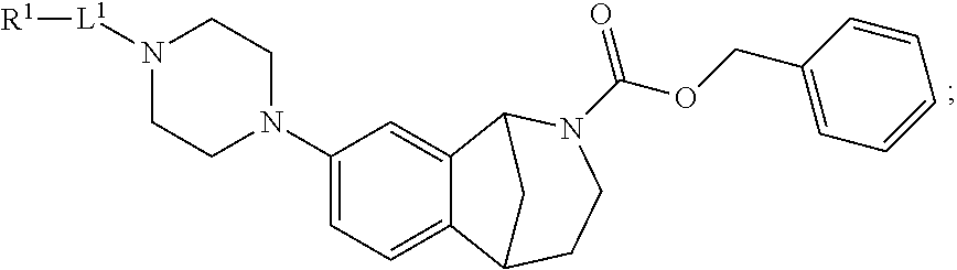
C1(N2CCN([L1][R1])CC2)=CC=C2C(=C1)C1N(C(OCC3=CC=CC=C3)=O)CCC2C1
